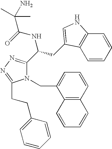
N1(CC2=CC=CC3=C2C=CC=C3)C(C(CC2=CNC3=C2C=CC=C3)NC(=O)C(N)(C)C)=NN=C1CCC1=CC=CC=C1
